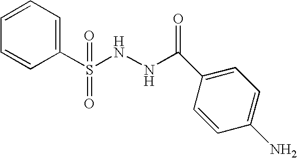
C1=CC(S(NNC(C2=CC=C(N)C=C2)=O)(=O)=O)=CC=C1
